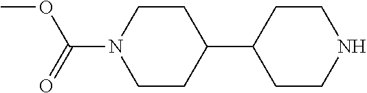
C1CN(C(OC)=O)CCC1C1CCNCC1
